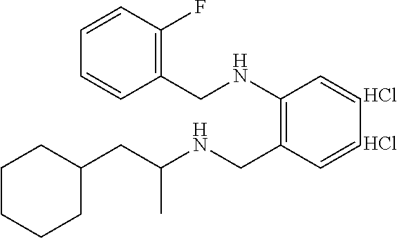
C1(CC(NCC2=C(NCC3=C(F)C=CC=C3)C=CC=C2)C)CCCCC1.Cl.Cl
